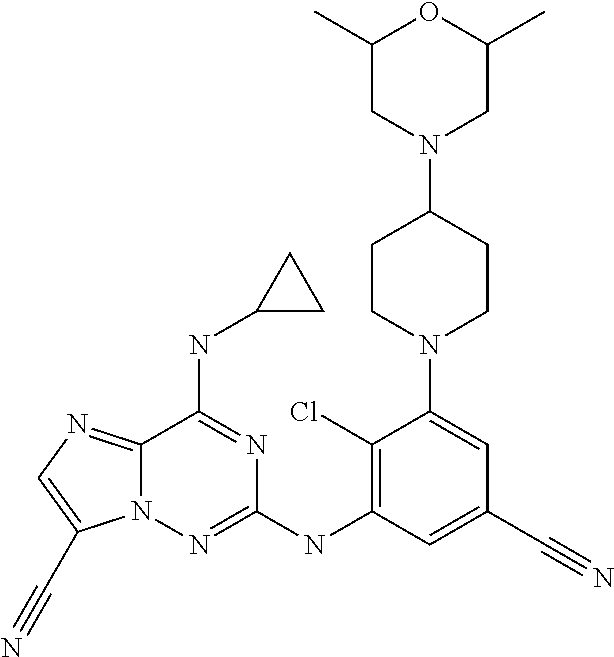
C12=NC=C(C#N)N1N=C(NC1=C(Cl)C(N3CCC(N4CC(C)OC(C)C4)CC3)=CC(C#N)=C1)N=C2NC1CC1
